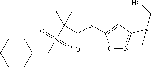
C1CC(CS(C(C(=O)NC2=CC(C(CO)(C)C)=NO2)(C)C)(=O)=O)CCC1
